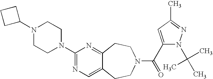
C1(N2CCN(C3=NC=C4C(=N3)CCN(C(=O)C3=CC(C)=NN3C(C)(C)C)CC4)CC2)CCC1
